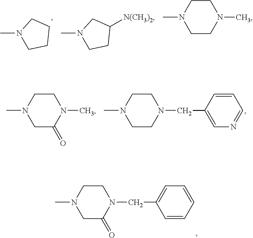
CN1CCCC1.CN1CCC([N(CH3)2])C1.CN1CCN(C)CC1.CN1CC(=O)N(C)CC1.CN1CCN(CC2=CN=CC=C2)CC1.CN1CC(=O)N(CC2=CC=CC=C2)CC1
